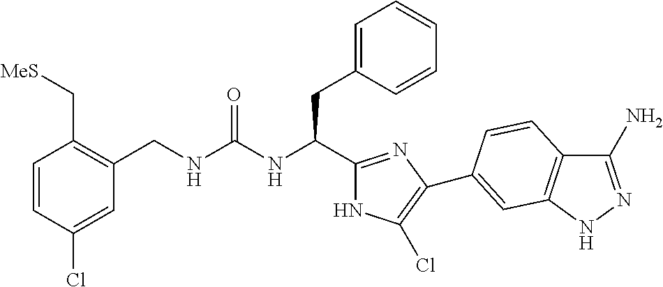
C1(CNC(NC(CC2=CC=CC=C2)C2=NC(C3=CC4=C(C(N)=NN4)C=C3)=C(Cl)N2)=O)=C(C[MeS])C=CC(Cl)=C1
